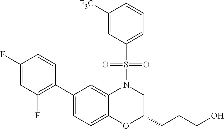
C1(C2=C(F)C=C(F)C=C2)=CC=C2C(=C1)N(S(C1=CC=CC([F3C])=C1)(=O)=O)CC(CCCO)O2
